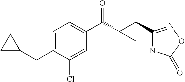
C1=C(CC2CC2)C(Cl)=CC(C(C2C(C3=NOC(=O)N3)C2)=O)=C1
